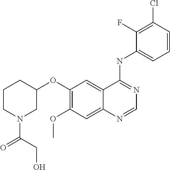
C1(OC2=C(OC)C=C3C(=C2)C(NC2=CC=CC(Cl)=C2F)=NC=N3)CCCN(C(=O)CO)C1
